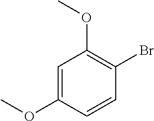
C1=C(OC)C=CC(Br)=C1OC
